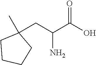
OC(C(CC1(C)CCCC1)N)=O
